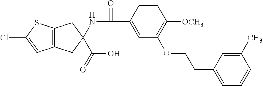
C12=C(CC(NC(=O)C3=CC(OCCC4=CC=CC(C)=C4)=C([OCH3])C=C3)(C(O)=O)C1)SC(Cl)=C2
